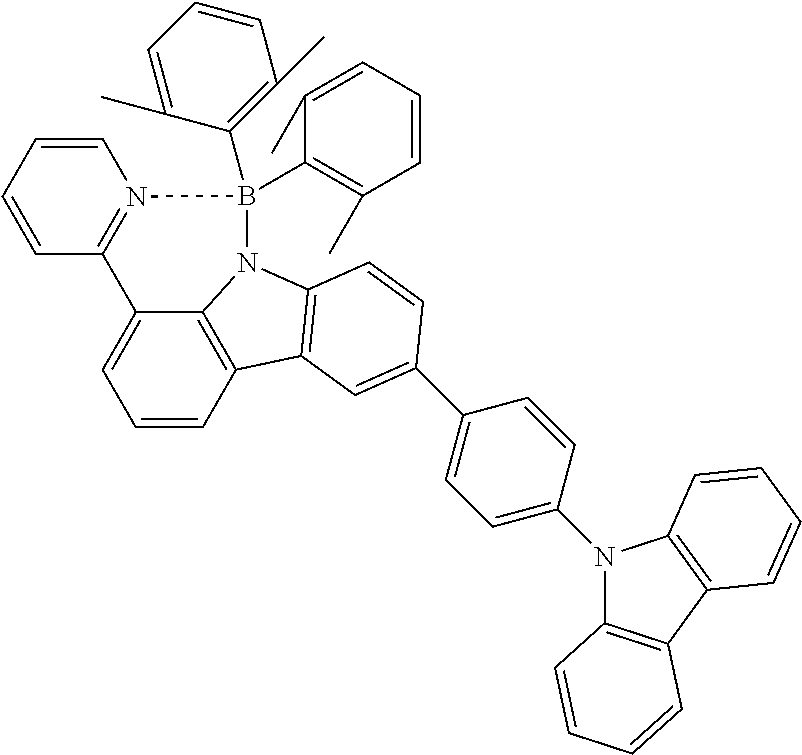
C1=CC2=C3C(=C1)C1=N(C=CC=C1)B(C1=C(C)C=CC=C1C)(C1=C(C)C=CC=C1C)N3C1=C2C=C(C2=CC=C(N3C4=C(C5=C3C=CC=C5)C=CC=C4)C=C2)C=C1
